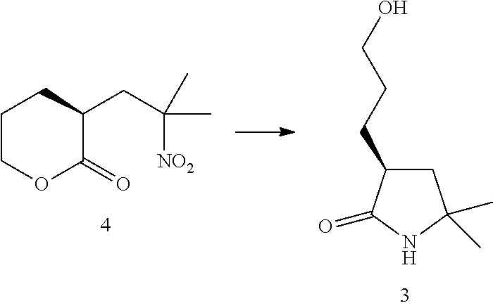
C1C(CCCO)C(=O)NC1(C)C.C1COC(=O)C(CC([NO2])(C)C)C1
